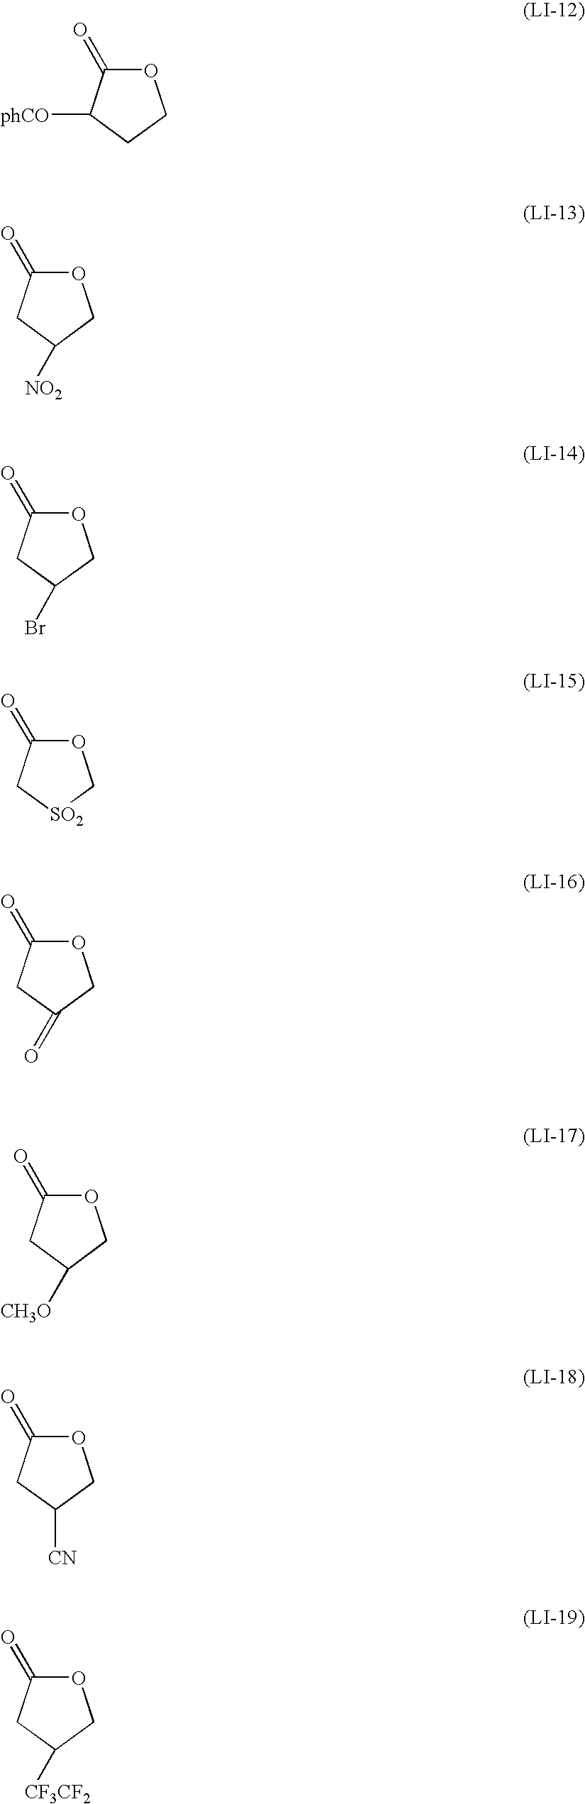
O1C(=O)C([phCO])CC1.O1C(=O)CC([NO2])C1.O1C(=O)CC(Br)C1.O1C(=O)C[SO2]C1.O1C(=O)CC(=O)C1.O1C(=O)CC([CH3O])C1.O1C(=O)CC([CN])C1.O1C(=O)CC([CF3CF2])C1
